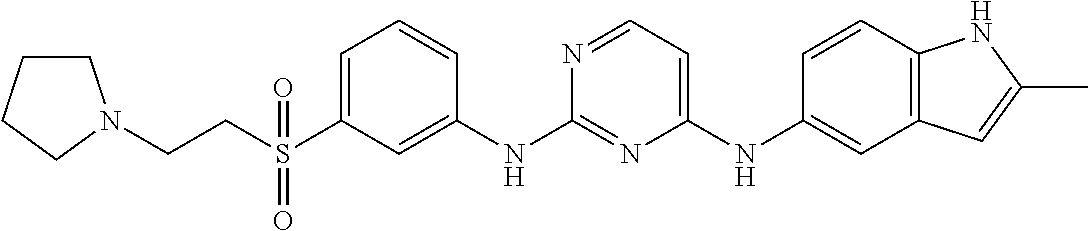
C1=C(S(CCN2CCCC2)(=O)=O)C=C(NC2=NC(NC3=CC4=C(C=C3)NC(C)=C4)=CC=N2)C=C1
